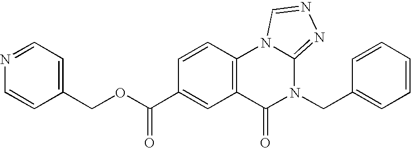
N1=CC=C(COC(=O)C2=CC3=C(C=C2)N2C(=NN=C2)N(CC2=CC=CC=C2)C3=O)C=C1
